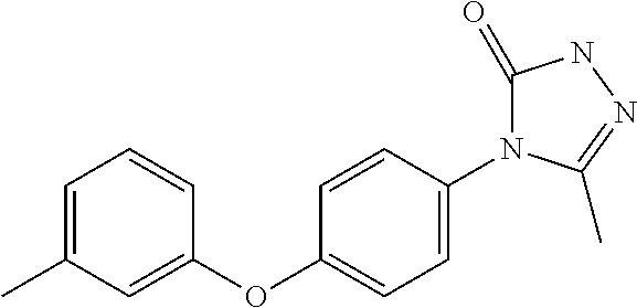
C1=CC(OC2=CC=C(N3C(=O)NN=C3C)C=C2)=CC(C)=C1
